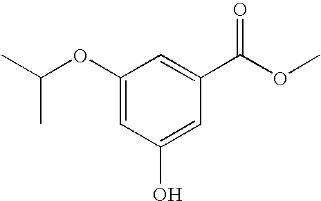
CC(OC1=CC(O)=CC(C(OC)=O)=C1)C
